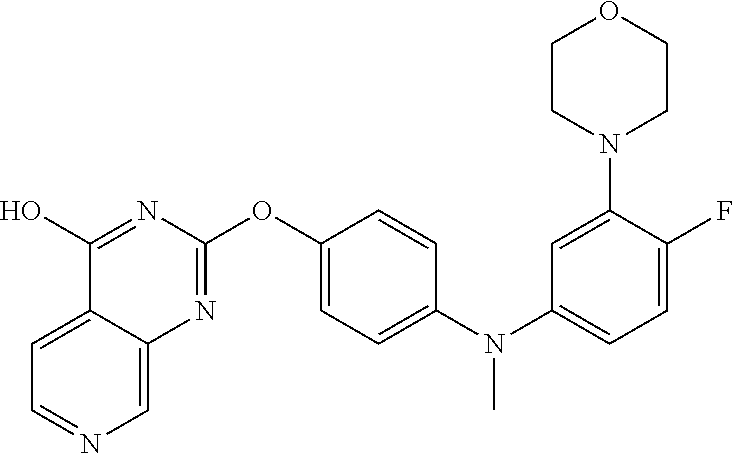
C12=CC=NC=C1N=C(OC1=CC=C(N(C3=CC=C(F)C(N4CCOCC4)=C3)C)C=C1)N=C2O
